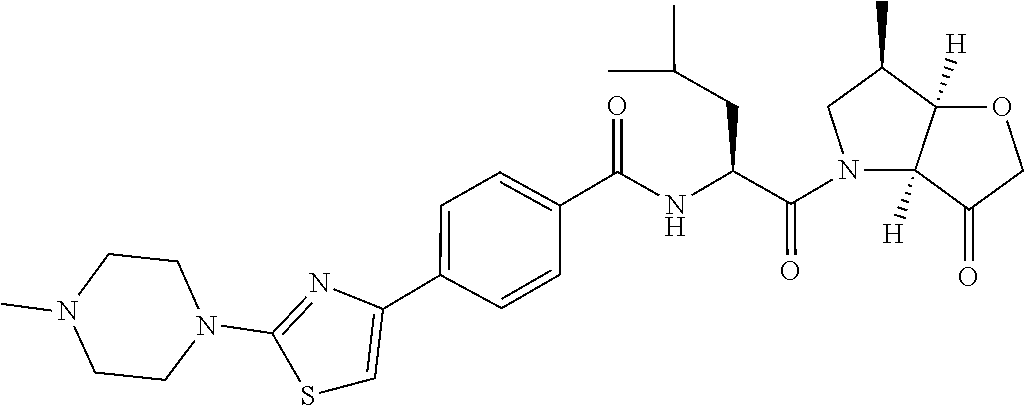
C1CN(C)CCN1C1=NC(C2=CC=C(C(NC(C(N3C4([H])C([H])(C(C)C3)OCC4=O)=O)CC(C)C)=O)C=C2)=CS1
